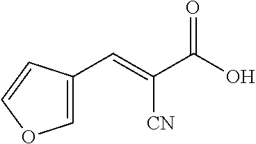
C(=C(C(O)=O)[CN])C1=COC=C1
